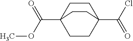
C(C12CCC(C(Cl)=O)(CC1)CC2)(OC)=O
